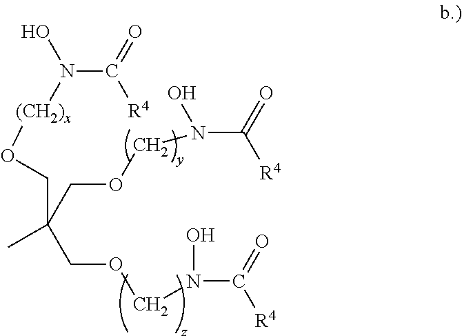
C(OCN(C(=O)[R4])O)C(COCN(O)C(=O)[R4])(CO[(CH2)x]N(O)C(=O)[R4])C
